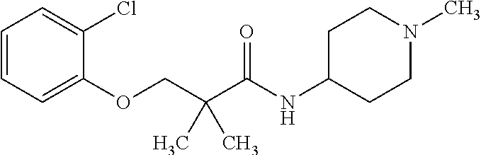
C1=CC=C(OCC(C(NC2CCN(C)CC2)=O)(C)C)C(Cl)=C1
